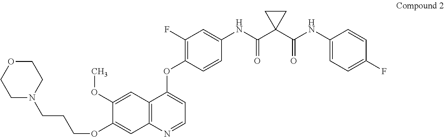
C12=C(N=CC=C1OC1=C(F)C=C(NC(C3(C(NC4=CC=C(F)C=C4)=O)CC3)=O)C=C1)C=C(OCCCN1CCOCC1)C(OC)=C2
